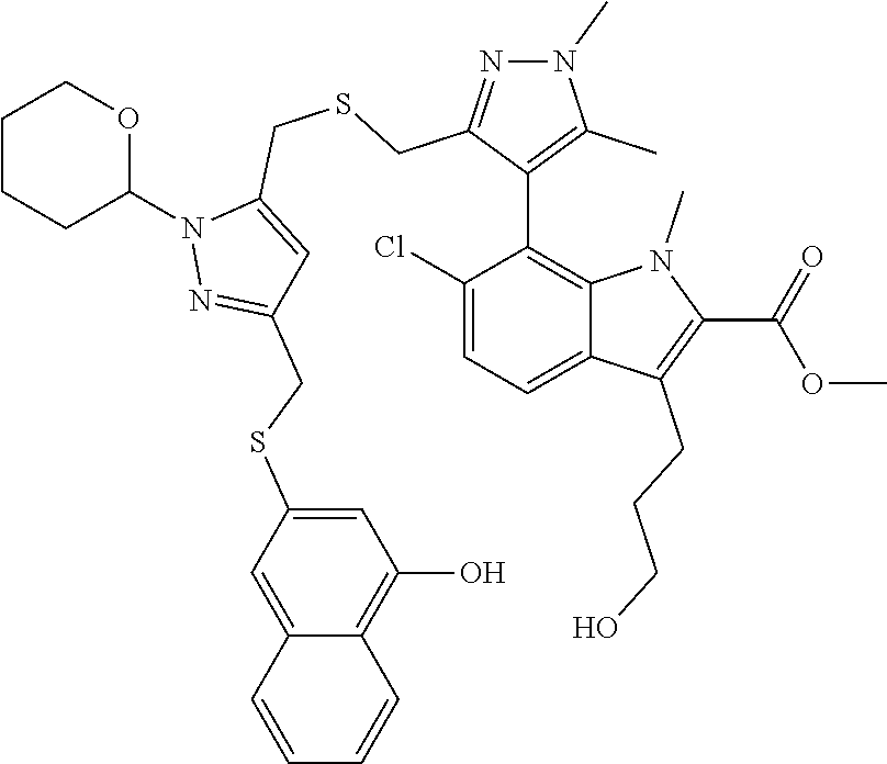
C1CCC(N2N=C(CSC3=CC(O)=C4C(=C3)C=CC=C4)C=C2CSCC2=NN(C)C(C)=C2C2=C3C(=CC=C2Cl)C(CCCO)=C(C(=O)OC)N3C)OC1
